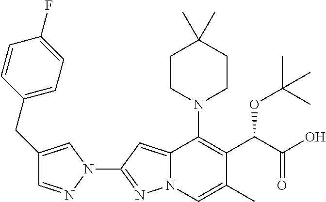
C12=CC(N3N=CC(CC4=CC=C(F)C=C4)=C3)=NN1C=C(C)C(C(C(O)=O)OC(C)(C)C)=C2N1CCC(C)(C)CC1
